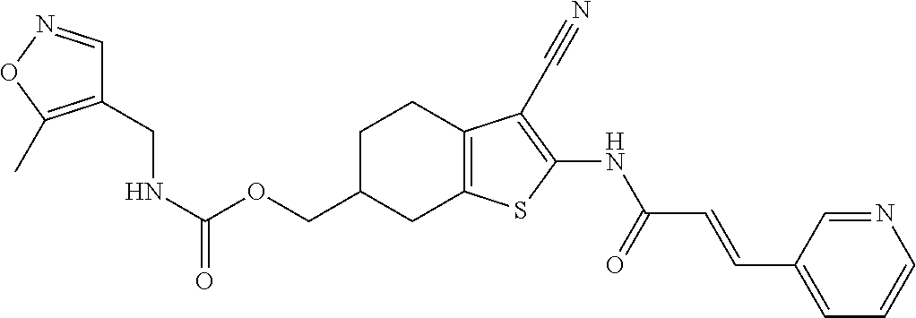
C1=CN=CC(C=CC(NC2=C(C#N)C3=C(S2)CC(COC(NCC2=C(C)ON=C2)=O)CC3)=O)=C1
